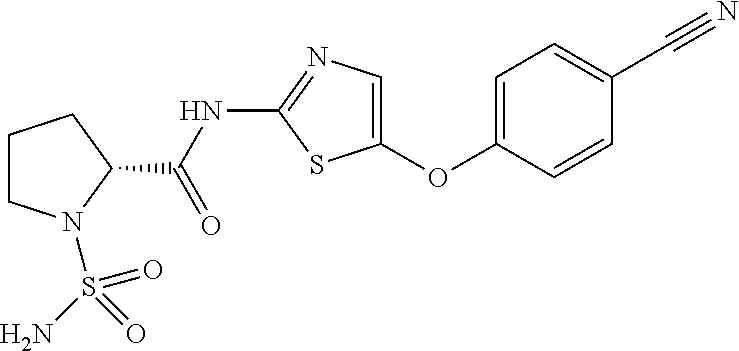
C1=C(OC2=CN=C(NC(=O)C3CCCN3S(N)(=O)=O)S2)C=CC(C#N)=C1
